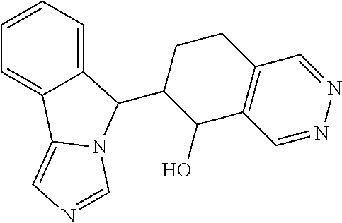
C1=CC=C2C(=C1)C1=CN=CN1C2C1C(O)C2=C(CC1)C=NN=C2
